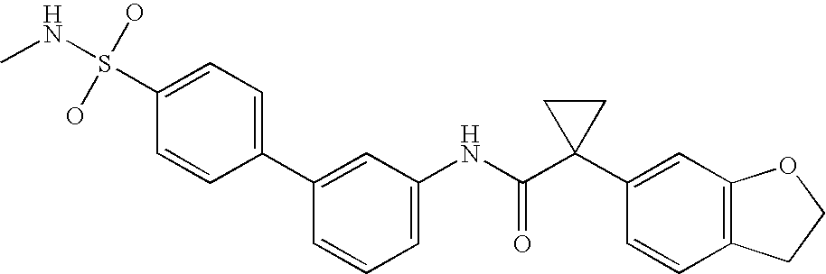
C1(C2=CC=C(S(O)(O)NC)C=C2)=CC(NC(C2(C3=CC4=C(C=C3)CCO4)CC2)=O)=CC=C1
